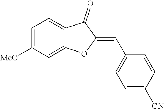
C1=C([MeO])C=C2C(=C1)C(=O)C(=CC1=CC=C([CN])C=C1)O2
